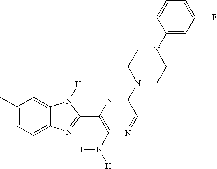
C1(C)=CC=C2C(=C1)N([H])C(C1=C(N([H])[H])N=CC(N3CCN(C4=CC(F)=CC=C4)CC3)=N1)=N2
